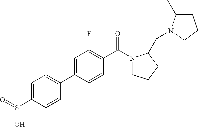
C1(S(O)=O)=CC=C(C2=CC(F)=C(C(=O)N3CCCC3CN3C(C)CCC3)C=C2)C=C1
